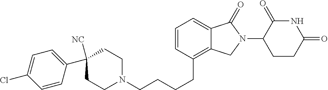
C(CC1=C2C(=CC=C1)C(=O)N(C1C(=O)NC(=O)CC1)C2)CCN1CCC(C2=CC=C(Cl)C=C2)([NC])CC1
